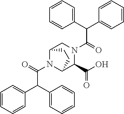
C1=CC=CC(C(C2=CC=CC=C2)C(=O)N2C3C(C(O)=O)N(C(=O)C(C4=CC=CC=C4)C4=CC=CC=C4)CC2CC3)=C1
